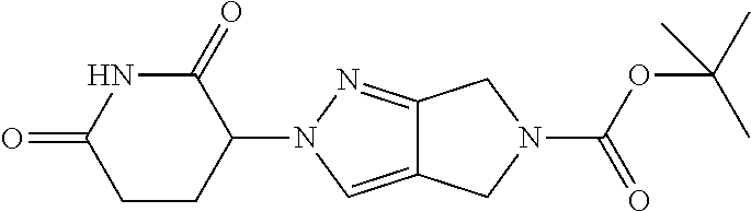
C1CC(N2C=C3C(=N2)CN(C(OC(C)(C)C)=O)C3)C(=O)NC1=O
